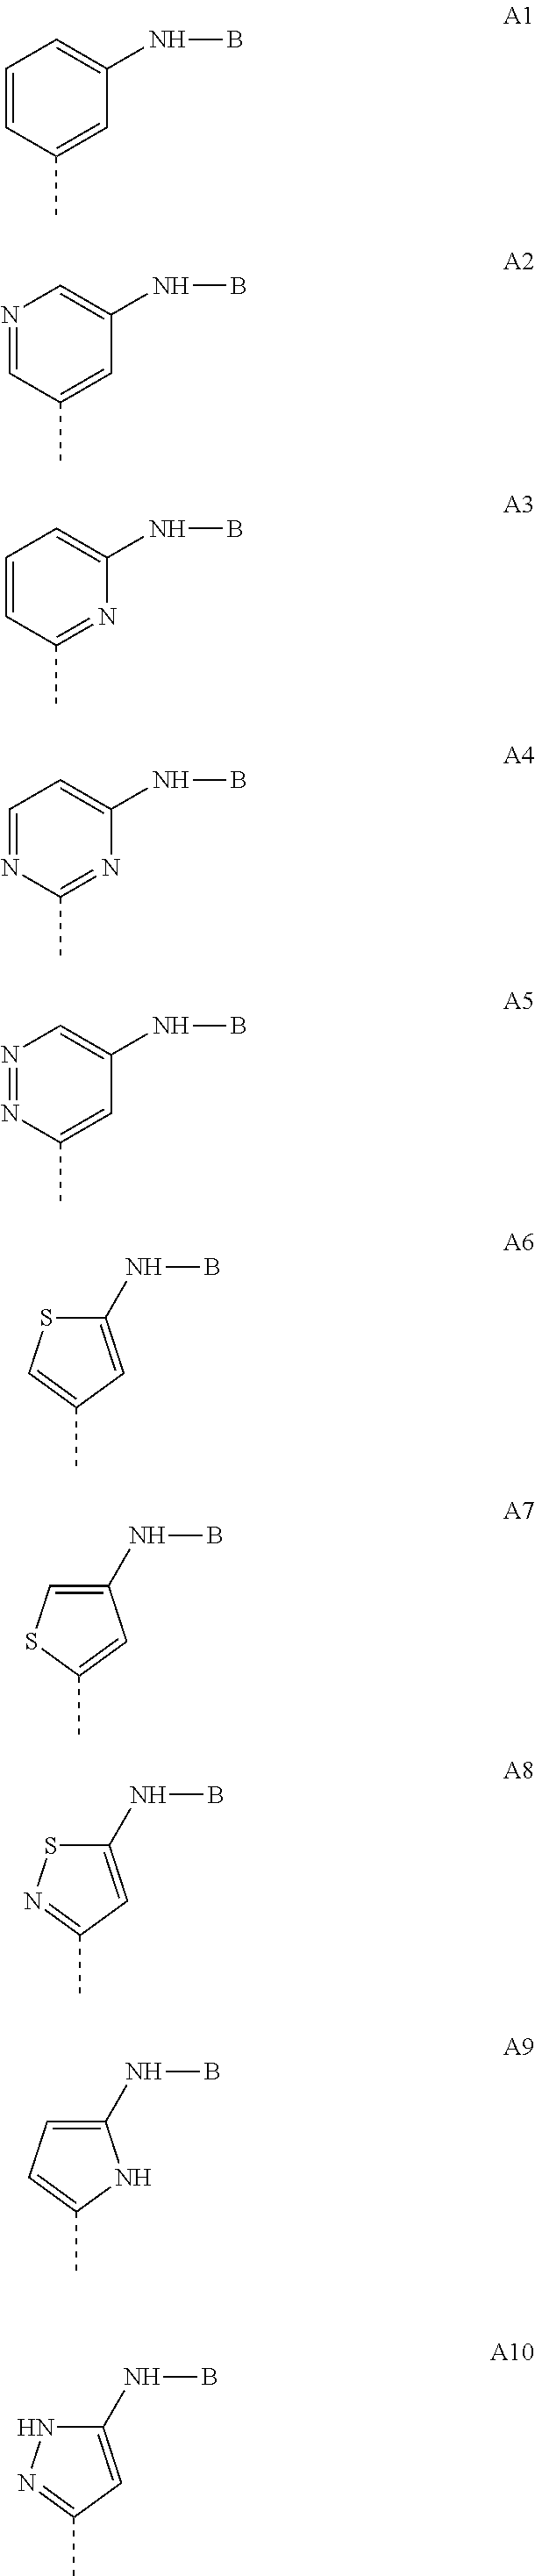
C1=CC(C)=CC(NB)=C1.N1=CC(C)=CC(NB)=C1.C1=CC(C)=NC(NB)=C1.C1=NC(C)=NC(NB)=C1.N1=NC(C)=CC(NB)=C1.C1(NB)=CC(C)=CS1.C1(NB)=CSC(C)=C1.C1(NB)=CC(C)=NS1.C1(NB)=CC=C(C)N1.C1(NB)=CC(C)=NN1
